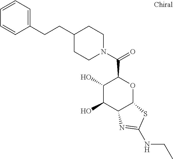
C1(O)C(O)C2C(OC1C(N1CCC(CCC3=CC=CC=C3)CC1)=O)SC(NCC)=N2
